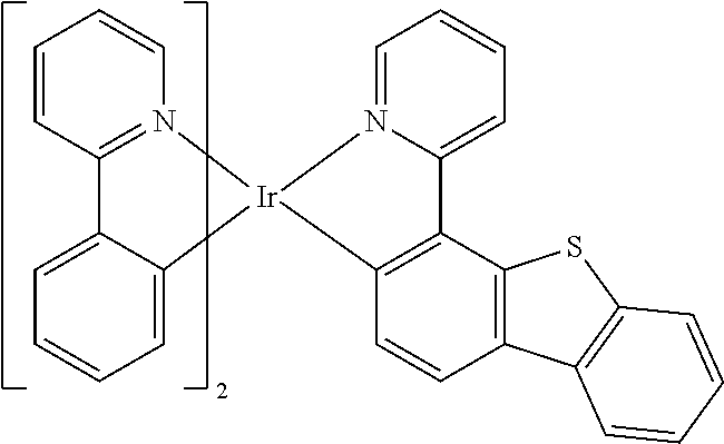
C1=CC=C2C(=C1)C1=N(C=CC=C1)[Ir]21C2=C(C3=C(C=C2)C2=C(S3)C=CC=C2)C2=CC=CC=N12
